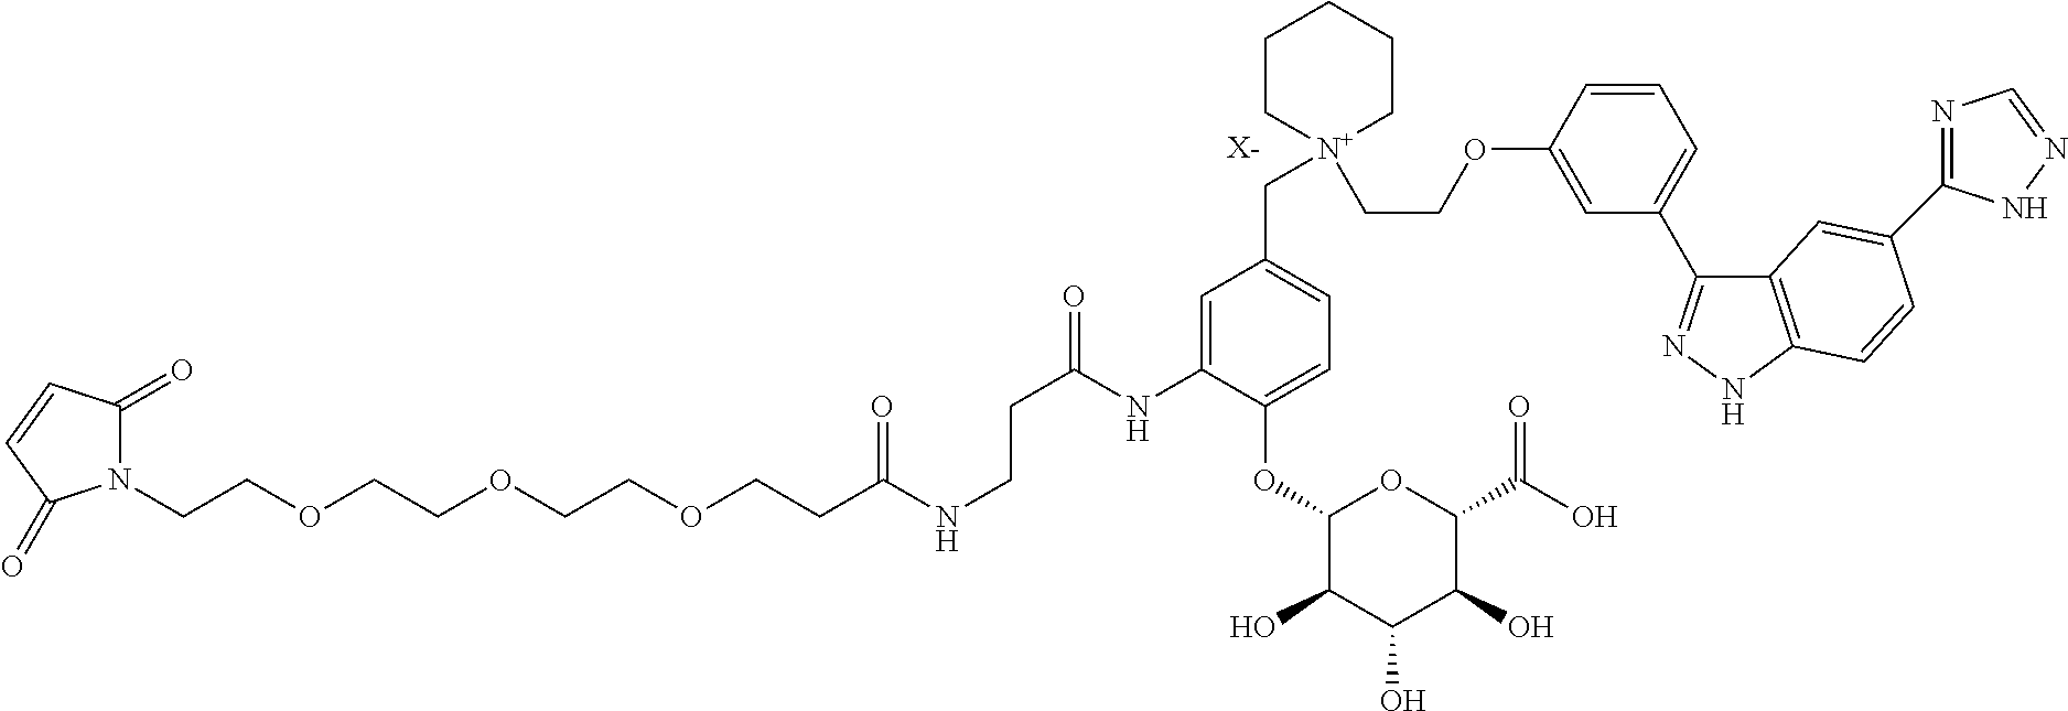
[X-].N1(CCOCCOCCOCCC(NCCC(=O)NC2=CC(C[N+]3(CCOC4=CC(C5=NNC6=C5C=C(C5=NC=NN5)C=C6)=CC=C4)CCCCC3)=CC=C2OC2C(O)C(O)C(O)C(C(O)=O)O2)=O)C(=O)C=CC1=O
